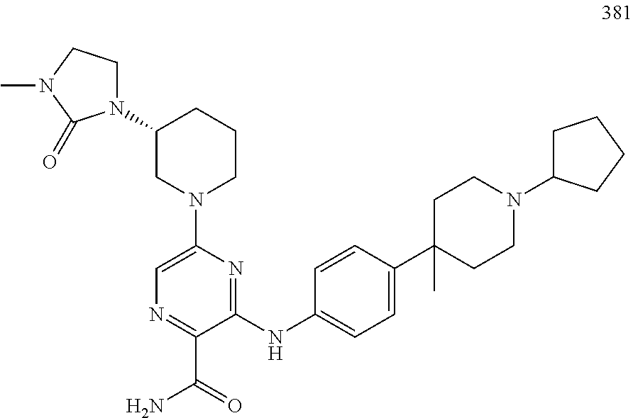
C1(NC2=CC=C(C3(C)CCN(C4CCCC4)CC3)C=C2)=NC(N2CCCC(N3CCN(C)C3=O)C2)=CN=C1C(=O)N
